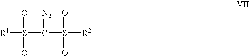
[R1]S(C(=[N2])S([R2])(=O)=O)(=O)=O
